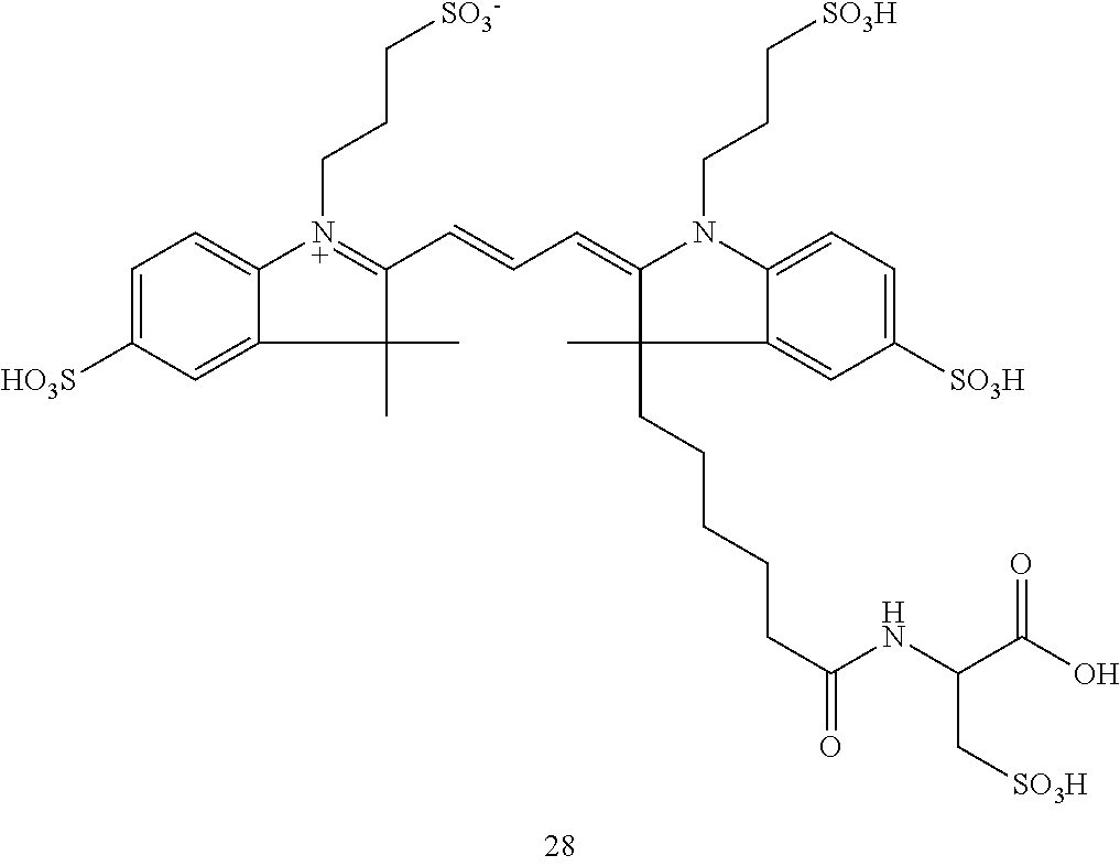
C1=C([HO3S])C=C2C(=C1)[N+](CCC[SO3-])=C(C=CC=C1N(CCC[SO3H])C3=CC=C([SO3H])C=C3C1(C)CCCCCC(NC(C(O)=O)C[SO3H])=O)C2(C)C
